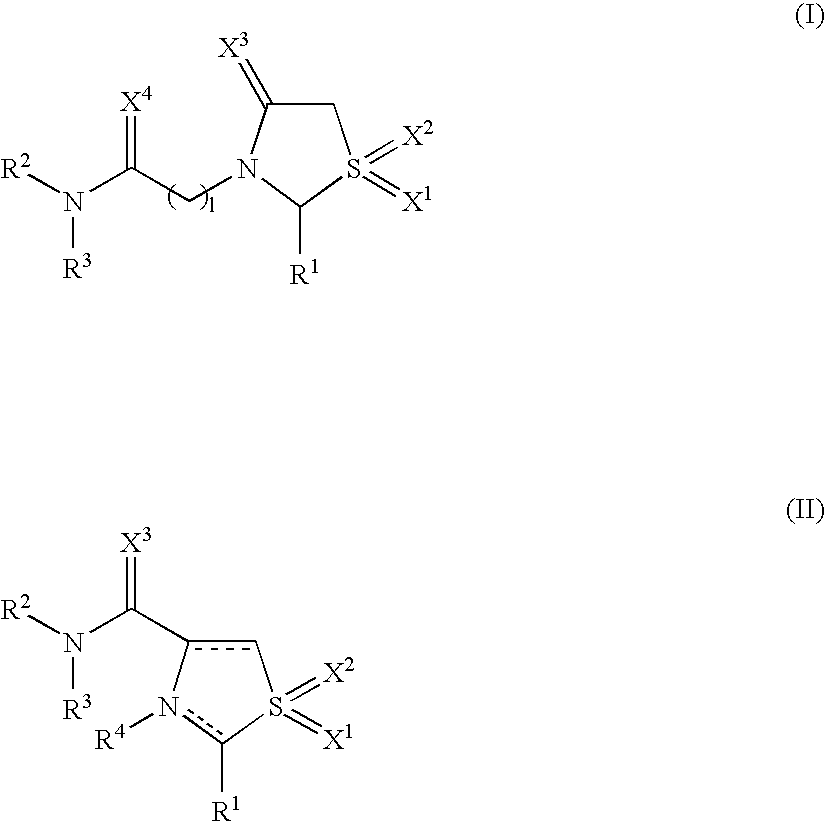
C1C(=[X3])N(CC(N([R2])[R3])=[X4])C([R1])S1(=[X1])=[X2].c1c(C(N([R2])[R3])=[X3])-n([R4])c([R1])S1(=[X2])=[X1]
